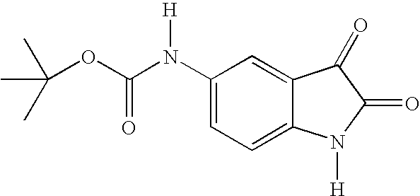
O(C(N(C1=CC=C2C(=C1)C(=O)C(=O)N2[H])[H])=O)C(C)(C)C
